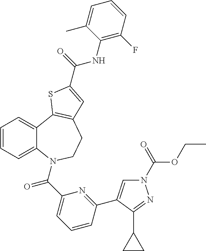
C1=CC=C2C(=C1)C1=C(CCN2C(C2=CC=CC(C3=CN(C(=O)OCC)N=C3C3CC3)=N2)=O)C=C(C(=O)NC2=C(F)C=CC=C2C)S1
